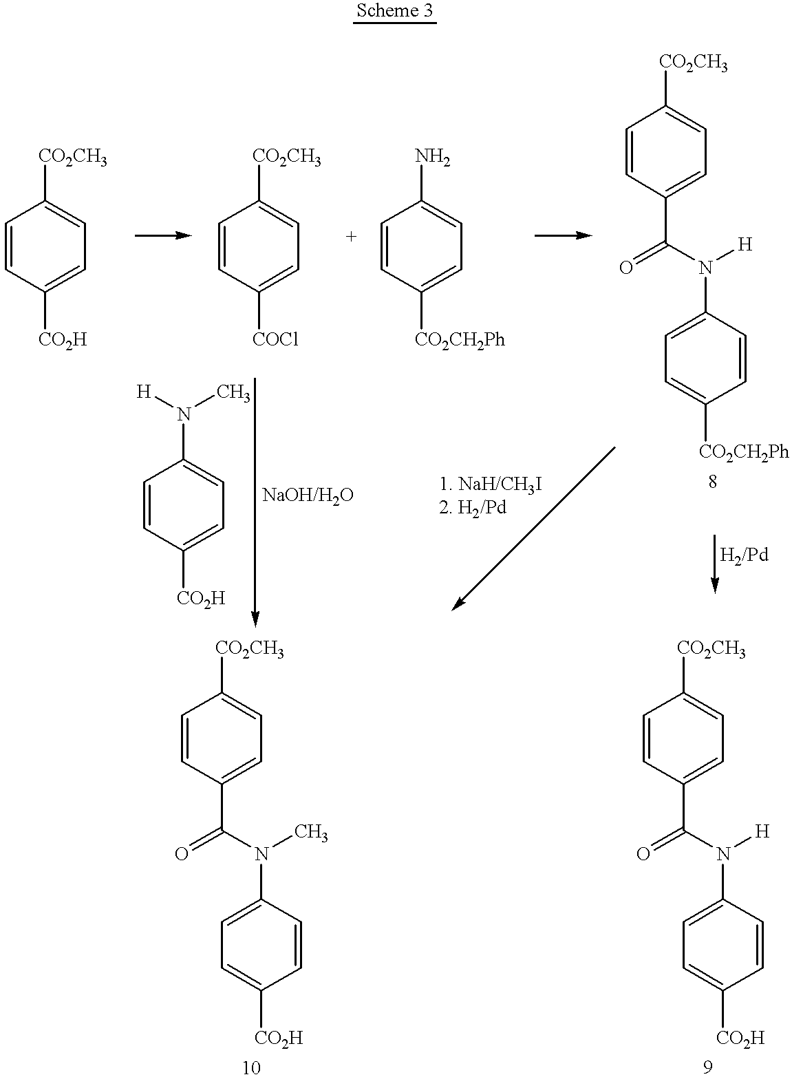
C1=CC([CO2H])=CC=C1[CO2CH3].C1=CC([COCl])=CC=C1[CO2CH3].C1=CC([CO2CH2Ph])=CC=C1N.C1=CC(C(=O)N([H])C2=CC=C([CO2CH2Ph])C=C2)=CC=C1[CO2CH3].C1=CC([CO2H])=CC=C1N([H])C.C1=CC(C(=O)N(C)C2=CC=C([CO2H])C=C2)=CC=C1[CO2CH3].C1=CC(C(=O)N([H])C2=CC=C([CO2H])C=C2)=CC=C1[CO2CH3]
